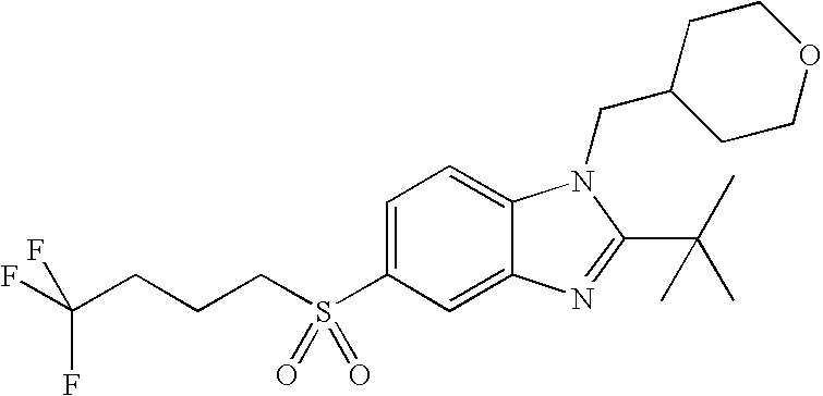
C1=C(S(CCCC(F)(F)F)(=O)=O)C=C2C(=C1)N(CC1CCOCC1)C(C(C)(C)C)=N2
